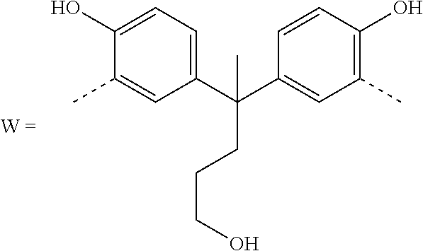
C1(O)=CC=C(C(C2=CC(C)=C(O)C=C2)(CCCO)C)C=C1C
